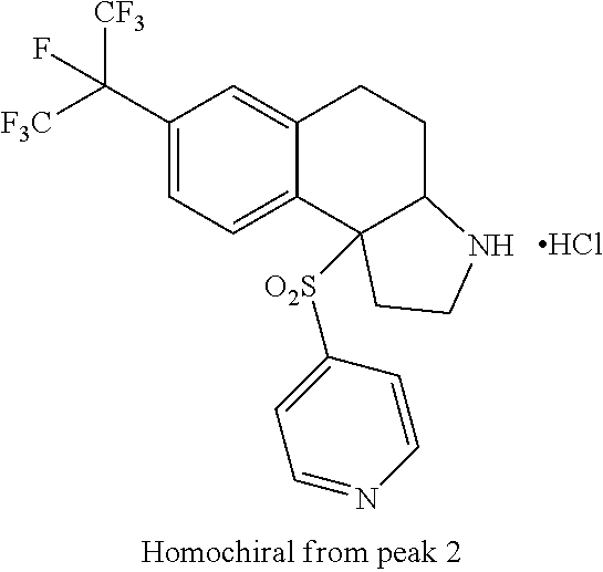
C1(C([CF3])([F3C])F)=CC=C2C(=C1)CCC1C2([O2S]C2=CC=NC=C2)CCN1.Cl
